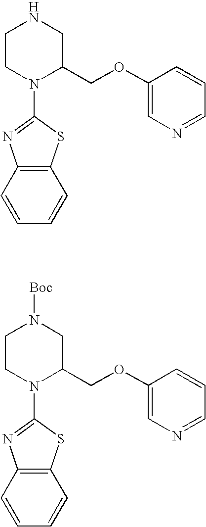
C1CN(C2=NC3=C(S2)C=CC=C3)C(COC2=CN=CC=C2)CN1.C1CN(C2=NC3=C(S2)C=CC=C3)C(COC2=CN=CC=C2)CN1[Boc]
